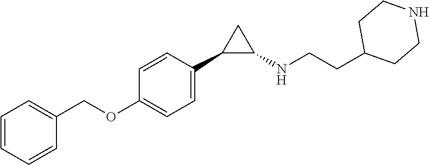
C1=C(OCC2=CC=CC=C2)C=CC(C2C(NCCC3CCNCC3)C2)=C1
